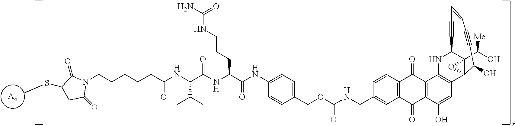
[A6].C1(=O)N(CCCCCC(NC(C(NC(C(NC2=CC=C(COC(=O)NCC3=CC4=C(C(=O)C5=C(C(O)=CC6=C5NC5C7(C(O)[Me])C6(O7)C(O)C#CC=CC#C5)C4=O)C=C3)C=C2)=O)CCCNC(N)=O)=O)C(C)C)=O)C(=O)C(SC)C1
